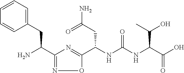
C(NC(NC(C(O)=O)C(O)C)=O)(CC(N)=O)C1=NC(C(N)CC2=CC=CC=C2)=NO1
